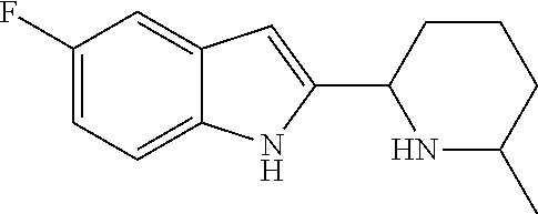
C1(F)=CC=C2C(=C1)C=C(C1CCCC(C)N1)N2
